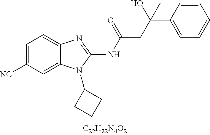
C1=C([CN])C=C2C(=C1)N=C(NC(CC(C1=CC=CC=C1)(O)C)=O)N2C1CCC1
